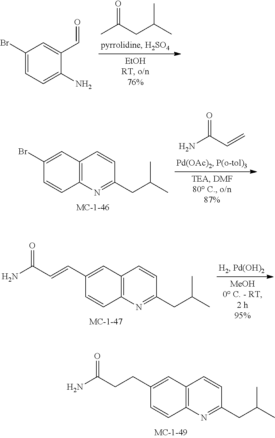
C1(C=O)=CC(Br)=CC=C1N.C(C(C)C)C(C)=O.C12=C(N=C(CC(C)C)C=C1)C=CC(Br)=C2.NC(C=C)=O.C12=C(N=C(CC(C)C)C=C1)C=CC(CCC(N)=O)=C2.C12=C(N=C(CC(C)C)C=C1)C=CC(C=CC(N)=O)=C2
